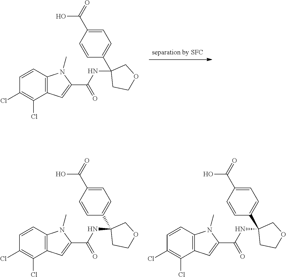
[separation by SFC].C1(Cl)=C(Cl)C2=C(C=C1)N(C)C(C(NC1(C3=CC=C(C(=O)O)C=C3)CCOC1)=O)=C2.C1(Cl)=C(Cl)C2=C(C=C1)N(C)C(C(NC1(C3=CC=C(C(=O)O)C=C3)CCOC1)=O)=C2.C1(Cl)=C(Cl)C2=C(C=C1)N(C)C(C(NC1(C3=CC=C(C(=O)O)C=C3)CCOC1)=O)=C2
